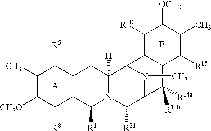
C1(C)C([CH3O])C([R8])C2C(C1[R5])CC1([H])N(C2[R1])C([R21])C2N(C)C1C1C(C2([R14a])[R14b])C([R15])C(C)C([OCH3])C1[R18].[A]
